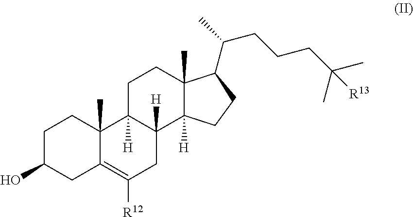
C1C(O)CC2=C([R12])CC3([H])C([H])(C2(C)C1)CCC1(C)C3([H])CCC1C(C)CCCC(C)(C)[R13]
